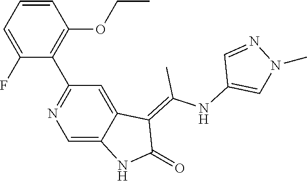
C1=CC=C(F)C(C2=NC=C3C(=C2)C(=C(NC2=CN(C)N=C2)C)C(=O)N3)=C1OCC
